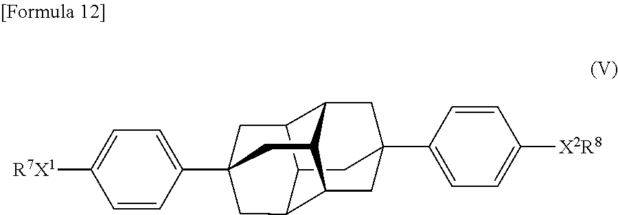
C12C3C4CC(C5=CC=C([X2R8])C=C5)(C1)CC1C2CC(C2=CC=C([R7X1])C=C2)(CC41)C3
